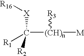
C([(CH)n]([R3])[M])([X][R16])([R1])[R2]
